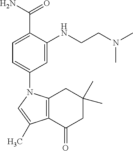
C1=C(C(N)=O)C(NCCN(C)C)=CC(N2C3=C(C(=O)CC(C)(C)C3)C(C)=C2)=C1
